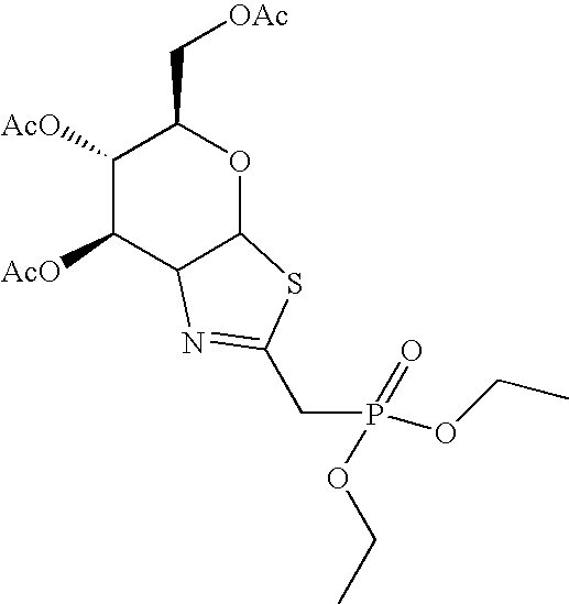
C1([AcO])C([AcO])C2C(OC1C[OAc])SC(CP(=O)(OCC)OCC)=N2
